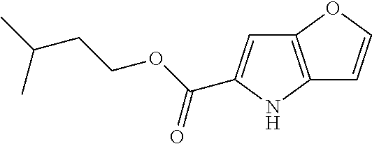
C12=C(NC(C(OCCC(C)C)=O)=C1)C=CO2
